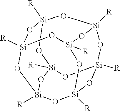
O1[Si]2([R])O[Si]3([R])O[Si]4([R])O[Si]5([R])O[Si]([R])(O[Si]1([R])O[Si]([R])(O5)O3)O[Si]([R])(O2)O4
